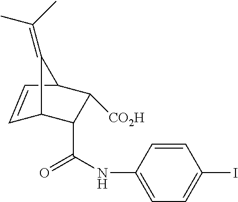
C12C=CC(C(C(NC3=CC=C(I)C=C3)=O)C1[CO2H])C2=C(C)C
